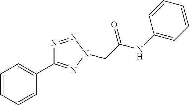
C1=CC=CC(C2=NN(CC(NC3=CC=CC=C3)=O)N=N2)=C1
